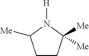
C1CC([Me])([Me])N([H])C1[Me]
